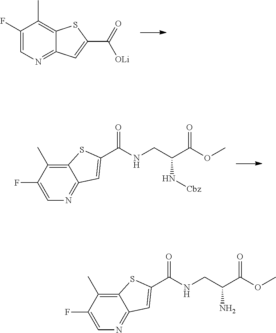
C12=C(C)C(F)=CN=C1C=C(C(=O)NCC(C(OC)=O)N[Cbz])S2.C1(F)=CN=C2C(=C1C)SC(C(=O)[OLi])=C2.C12=C(C)C(F)=CN=C1C=C(C(=O)NCC(C(OC)=O)N)S2
